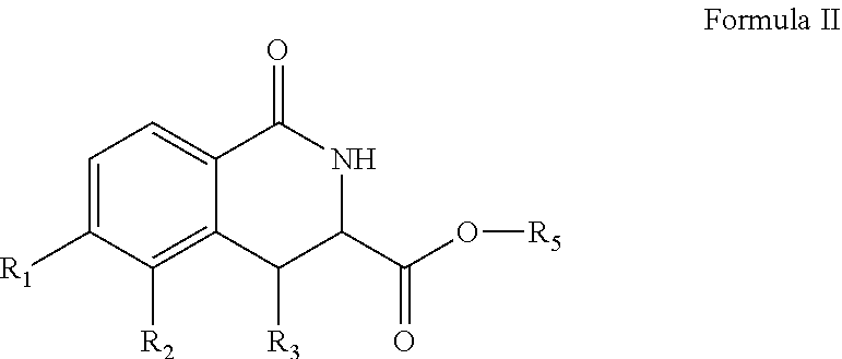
C1=C([R1])C([R2])=C2C(=C1)C(=O)NC(C(O[R5])=O)C2[R3]
